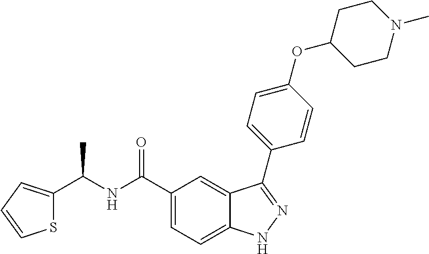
C1(C(NC(C2=CC=CS2)C)=O)=CC=C2C(=C1)C(C1=CC=C(OC3CCN(C)CC3)C=C1)=NN2
